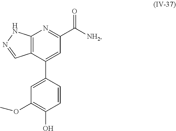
C12=C(C(C3=CC(OC)=C(O)C=C3)=CC(C([NH2])=O)=N1)C=NN2
